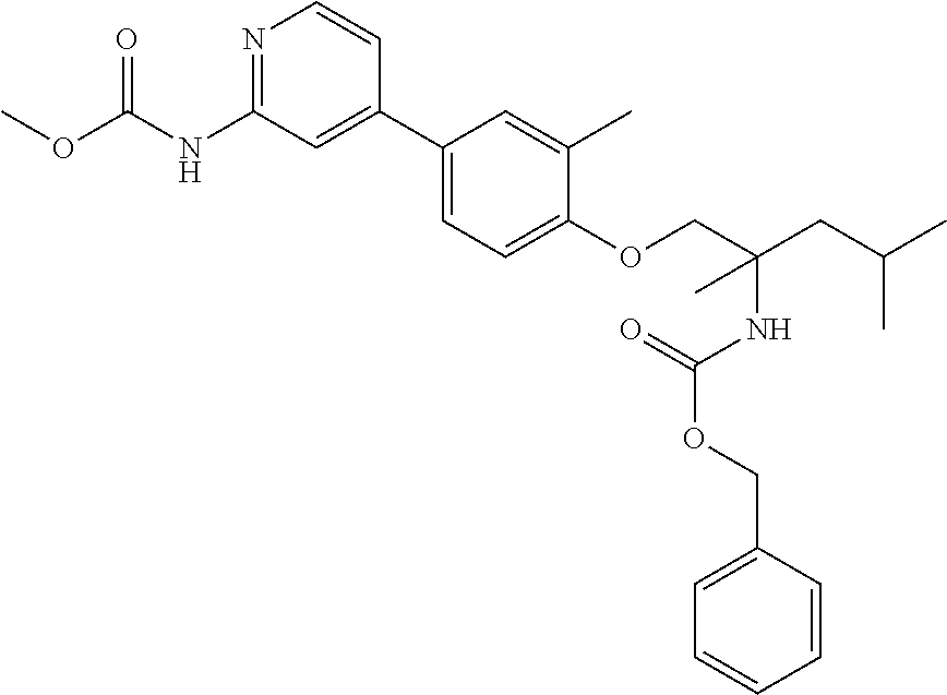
C1(C2=CC(NC(OC)=O)=NC=C2)=CC=C(OCC(CC(C)C)(NC(OCC2=CC=CC=C2)=O)C)C(C)=C1
